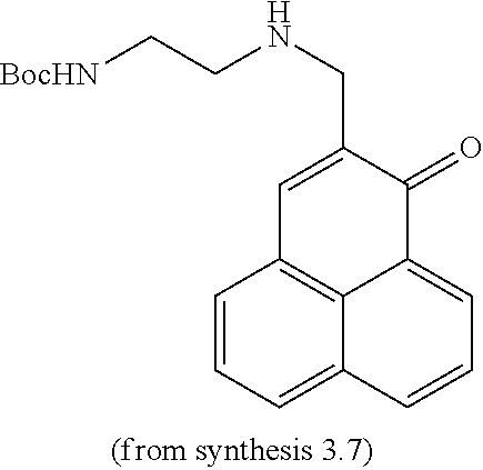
C1=CC=C2C3=C1C=C(CNCC[BocHN])C(=O)C3=CC=C2
